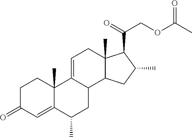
C1C(=O)C=C2C(C)(C1)C1=CCC3(C)C(C1CC2C)CC(C)C3C(=O)COC(=O)C
